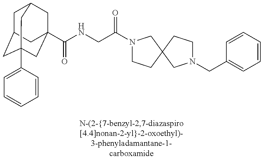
C1C2CC3(C4=CC=CC=C4)CC(C(NCC(N4CCC5(C4)CCN(CC4=CC=CC=C4)C5)=O)=O)(CC1C3)C2
